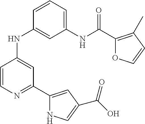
C1=CN=C(C2=CC(C(=O)O)=CN2)C=C1NC1=CC(NC(C2=C(C)C=CO2)=O)=CC=C1
